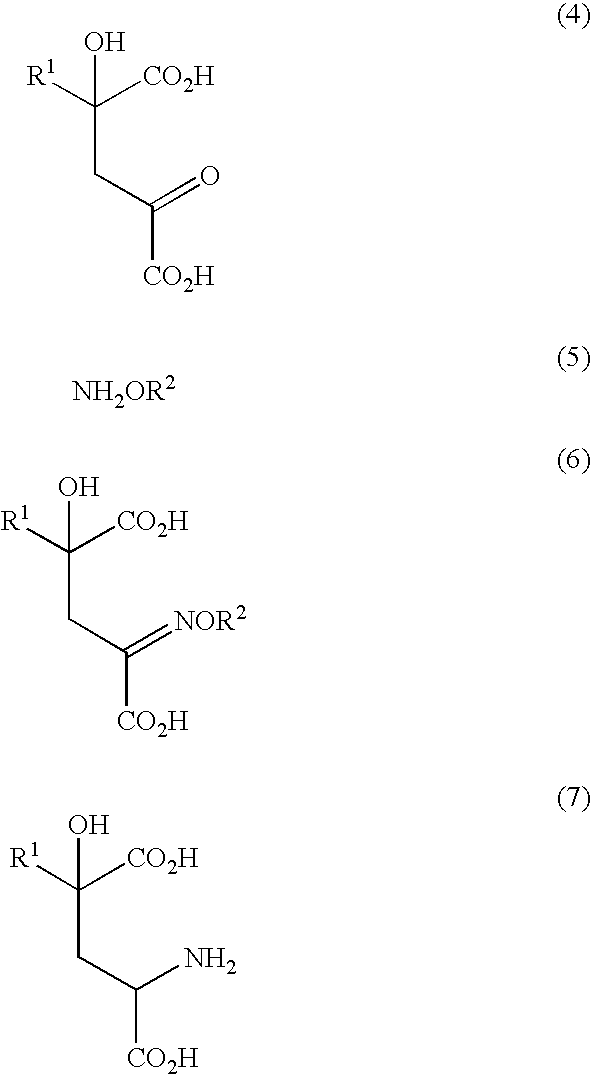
[R1]C([CO2H])(CC([CO2H])=O)O.[R1]C([CO2H])(CC([CO2H])=[NOR2])O.[R1]C([CO2H])(CC([CO2H])N)O
